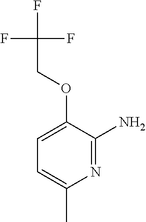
N1=C(N)C(OCC(F)(F)F)=CC=C1C
